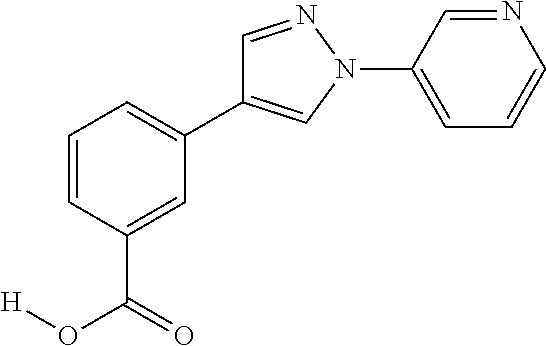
C1=CC(C(O[H])=O)=CC(C2=CN(C3=CC=CN=C3)N=C2)=C1
